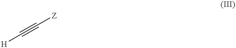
[H]C#C[Z]
